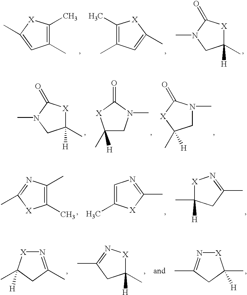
C1(C)=C(C)[X]C(C)=C1.C1(C)([H])[X]C(=O)N(C)C1.C1(C)=C(C)C=C(C)[X]1.C1N(C)C(=O)[X]C1(C)[H].C1(C)([H])[X]C(=O)N(C)C1.C1(C)([H])CN(C)C(=O)[X]1.C1(C)=C(C)N=C(C)[X]1.[X]1C(C)([H])CC(C)=N1.C1=C(C)[X]C(C)=N1.C1(C)([H])[X]N=C(C)C1.N1=C(C)CC(C)([H])[X]1.[X]1N=C(C)CC1(C)[H]
